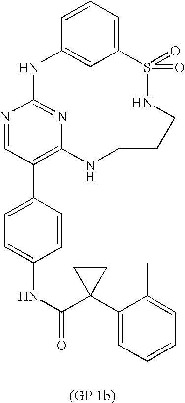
C12=CC=CC(=C1)NC1=NC(=C(C3=CC=C(NC(=O)C4(C5=CC=CC=C5C)CC4)C=C3)C=N1)NCCCNS2(=O)=O
